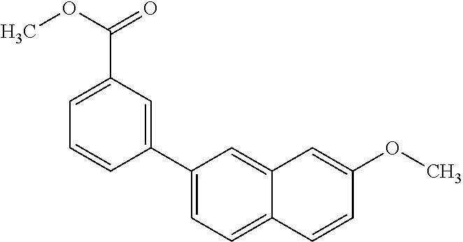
C1(C2=CC(C(OC)=O)=CC=C2)=CC=C2C(=C1)C=C(OC)C=C2
